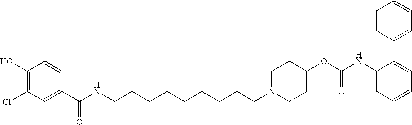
C1(O)=C(Cl)C=C(C(NCCCCCCCCCN2CCC(OC(NC3=CC=CC=C3C3=CC=CC=C3)=O)CC2)=O)C=C1
